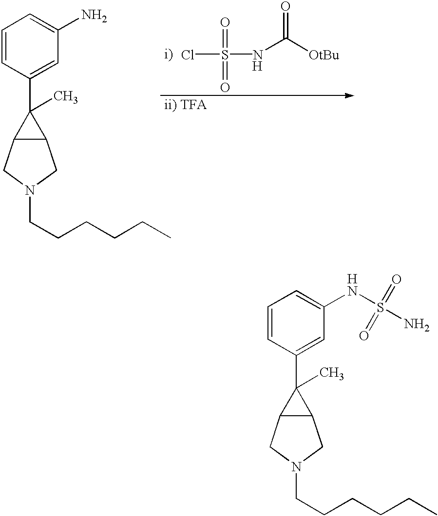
C1=CC(C2(C)C3C2CN(CCCCCC)C3)=CC(N)=C1.ClS(NC([OtBu])=O)(=O)=O.[H].C1=CC(C2(C)C3C2CN(CCCCCC)C3)=CC(NS(N)(=O)=O)=C1.[H]
